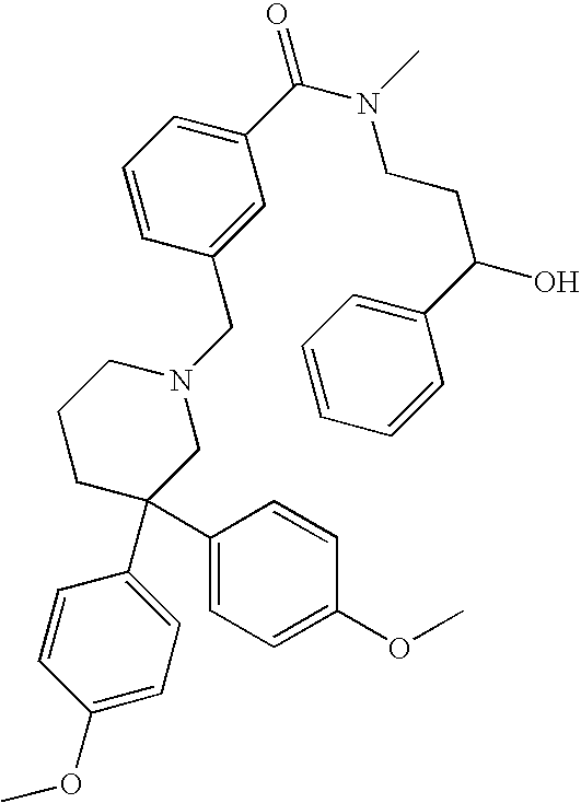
C1(C(N(C)CCC(O)C2=CC=CC=C2)=O)=CC=CC(CN2CCCC(C3=CC=C(OC)C=C3)(C3=CC=C(OC)C=C3)C2)=C1
